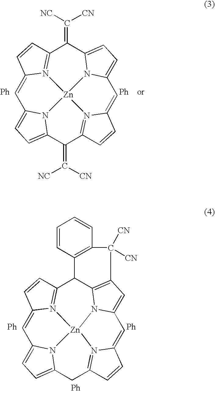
C1=C2N3=C(C=C2)C2C4=C(C=C5N4[Zn]34N3=C(C=CC3=C5)CC3=CC=C1N34)C([CN])([CN])C1=C2C=CC=C1.C1=C2N3=C(C=C2)C(=C([CN])[NC])C2=CC=C4N2[Zn]32N3=C(C=CC3=C4)C(=C([CN])[NC])C3=CC=C1N32
